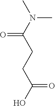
C(CC(=O)O)C(=O)N(C)C
